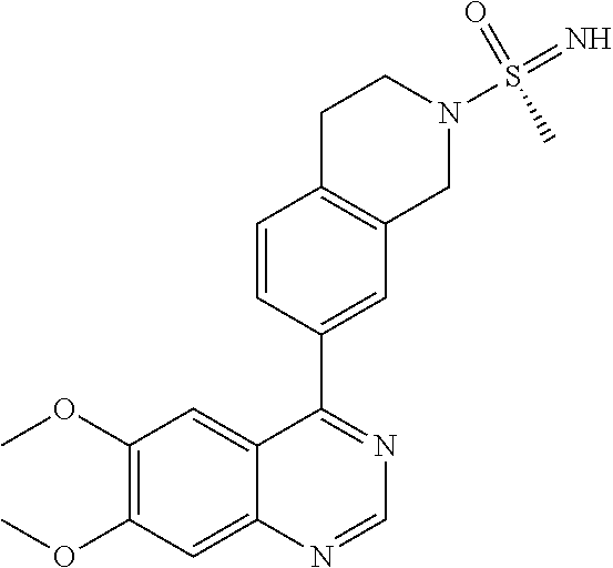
C1(OC)=C(OC)C=C2C(=C1)C(C1=CC3=C(C=C1)CCN(S(C)(=N)=O)C3)=NC=N2
